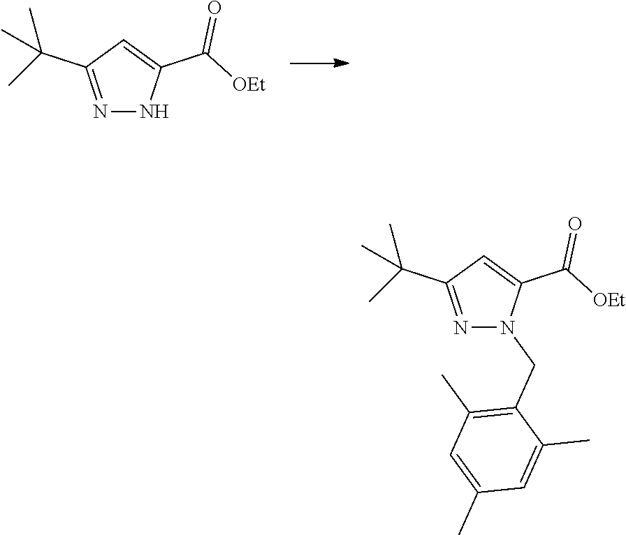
N1=C(C(C)(C)C)C=C(C([OEt])=O)N1.N1=C(C(C)(C)C)C=C(C([OEt])=O)N1CC1=C(C)C=C(C)C=C1C
